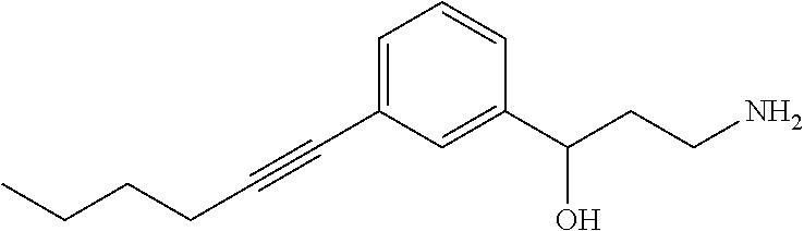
C1=CC(C(CCN)O)=CC(C#CCCCC)=C1
